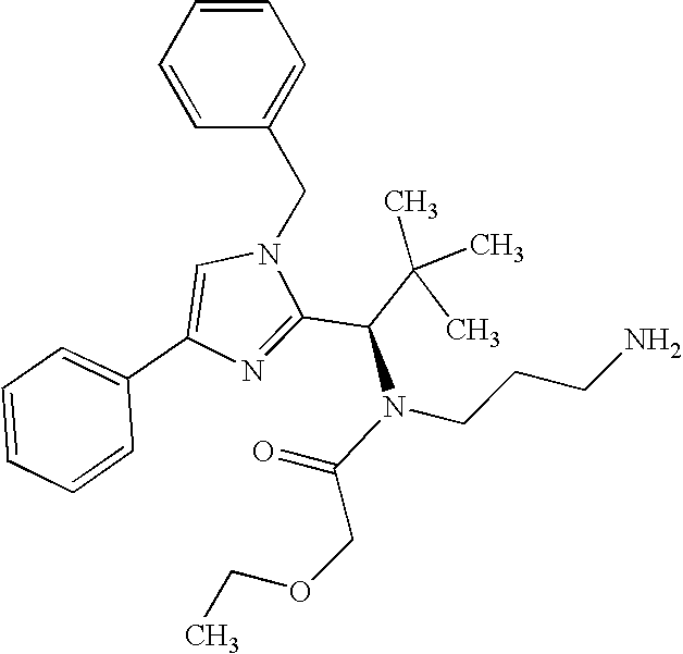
C1=C(C2=CC=CC=C2)N=C(C(C(C)(C)C)N(C(COCC)=O)CCCN)N1CC1=CC=CC=C1
